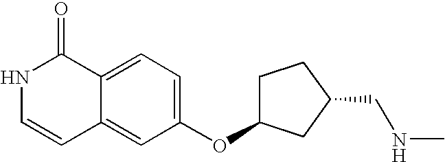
N1C=CC2=CC(OC3CCC(CNC)C3)=CC=C2C1=O
